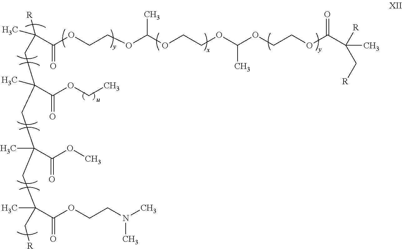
C(C(OCCOC(OCCOC(OCCOC(C(C)([R])C[R])=O)C)C)=O)([R])(CC(C(OCC)=O)(CC(C(OC)=O)(C)CC(C)(C(OCCN(C)C)=O)C[R])C)C
